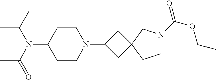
C1CC(N(C(C)=O)C(C)C)CCN1C1CC2(C1)CN(C(=O)OCC)CC2
